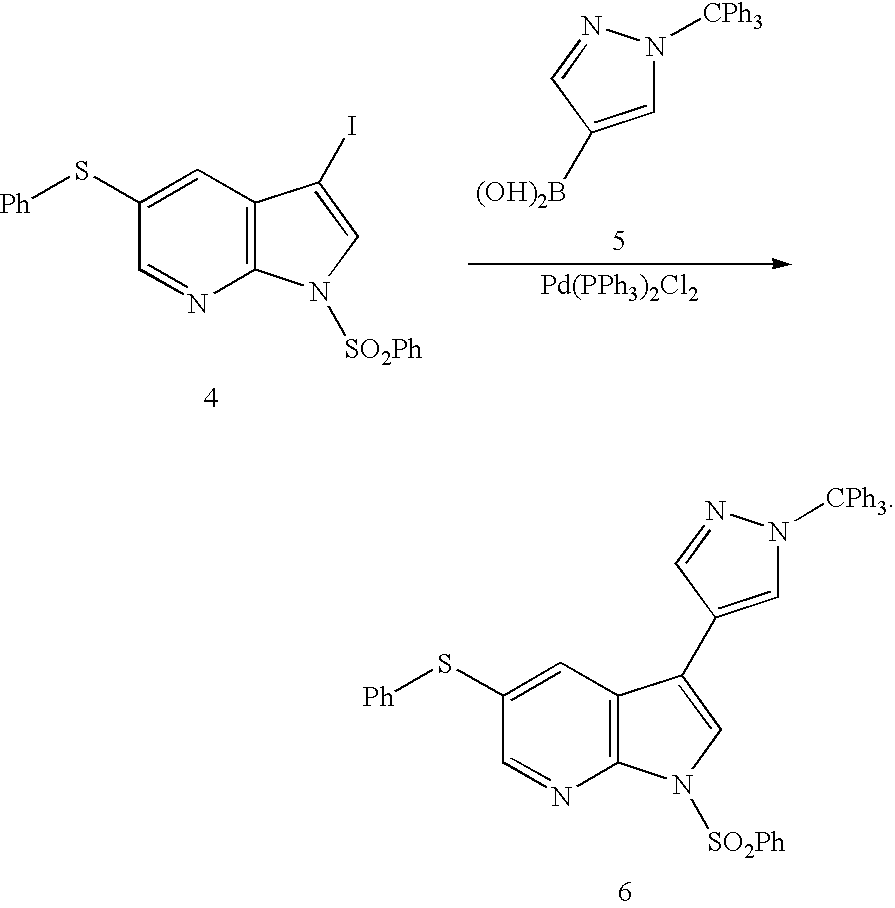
C1(S[Ph])=CC2=C(N=C1)N([SO2Ph])C=C2C1=CN([CPh3])N=C1.C1=C([(OH)2B])C=NN1[CPh3].[Pd(PPh3)2Cl2].C1(S[Ph])=CC2=C(N=C1)N([SO2Ph])C=C2I
